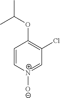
C1=[N+]([O-])C=CC(OC(C)C)=C1Cl
